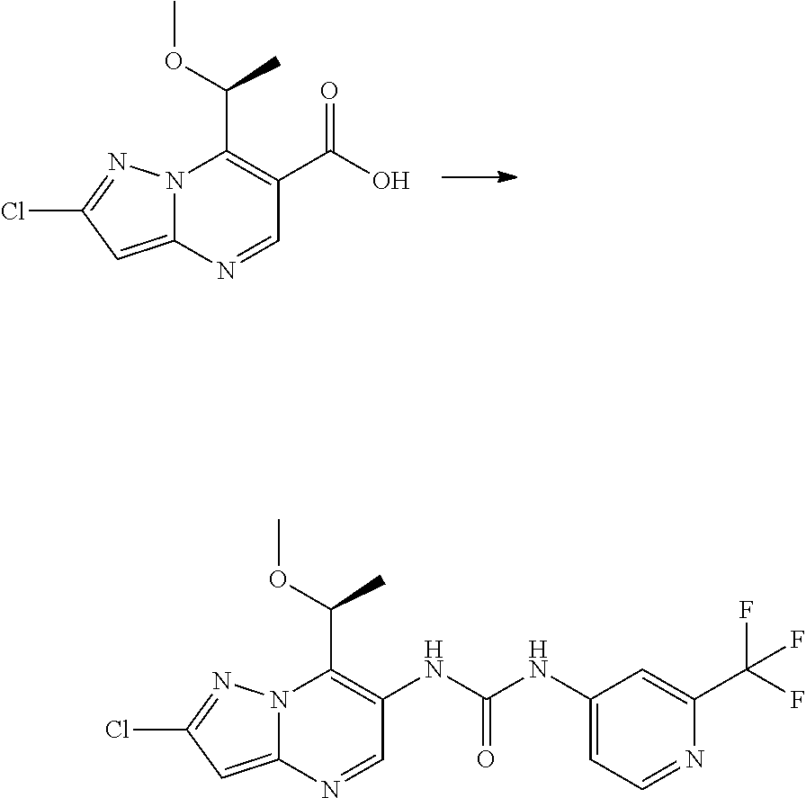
N12C(=CC(Cl)=N1)N=CC(C(O)=O)=C2C(OC)C.N12C(=CC(Cl)=N1)N=CC(NC(NC1=CC=NC(C(F)(F)F)=C1)=O)=C2C(OC)C
